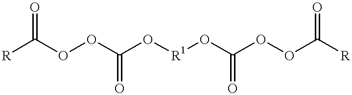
[R]C(OOC(O[R1]OC(OOC([R])=O)=O)=O)=O
